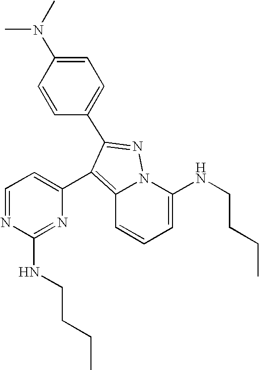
N(C1=CC=C(C2=NN3C(NCCCC)=CC=CC3=C2C2=CC=NC(NCCCC)=N2)C=C1)(C)C
